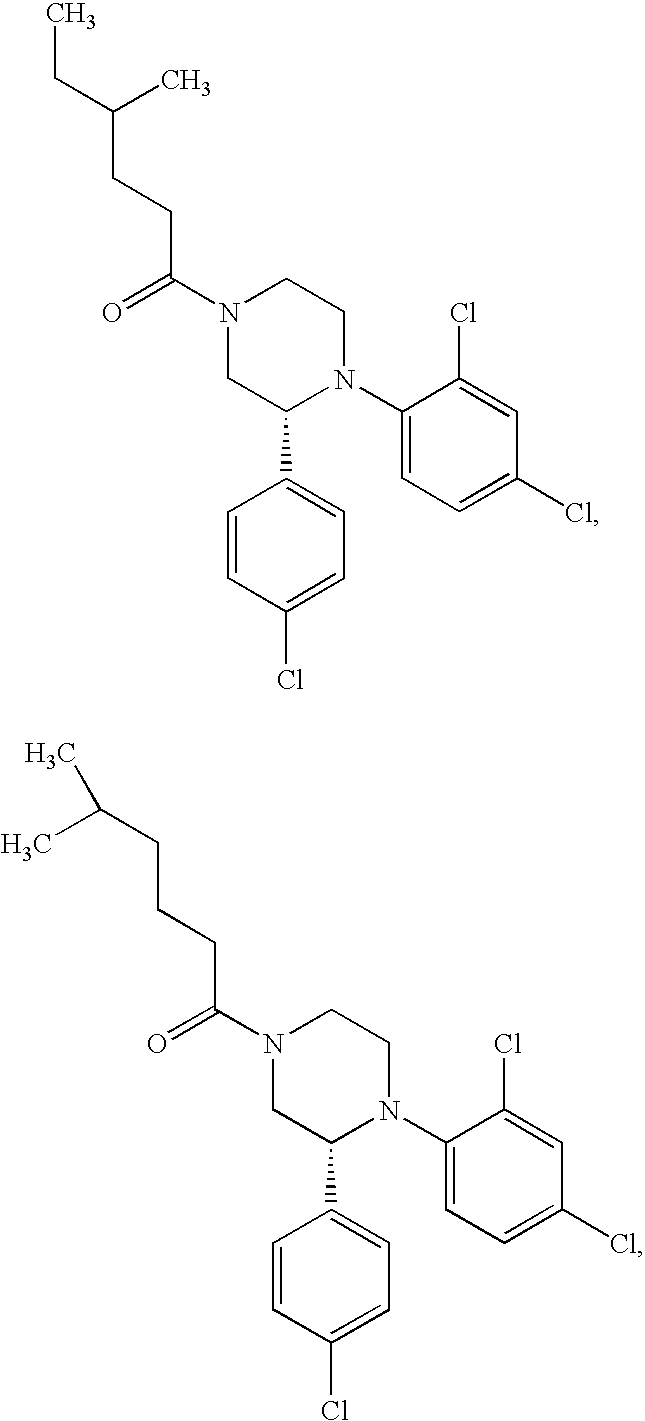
C(N1CC(C2=CC=C(Cl)C=C2)N(C2=CC=C(Cl)C=C2Cl)CC1)(=O)CCC(CC)C.C(N1CC(C2=CC=C(Cl)C=C2)N(C2=CC=C(Cl)C=C2Cl)CC1)(=O)CCCC(C)C
